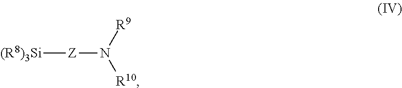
[Z]([(R8)3Si])N([R10])[R9]
